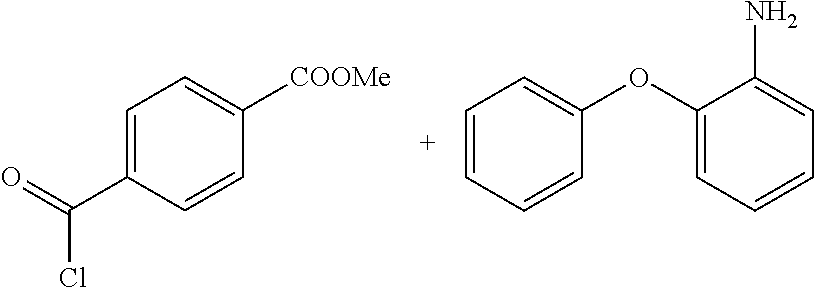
C1=C(C(=O)Cl)C=CC([COOMe])=C1.C1=CC=CC(OC2=CC=CC=C2N)=C1
